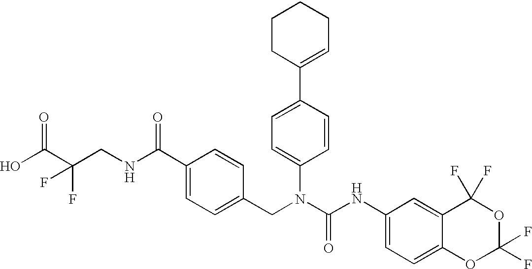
OC(C(CNC(C1=CC=C(CN(C(NC2=CC=C3C(=C2)C(F)(F)OC(F)(F)O3)=O)C2=CC=C(C3=CCCCC3)C=C2)C=C1)=O)(F)F)=O
